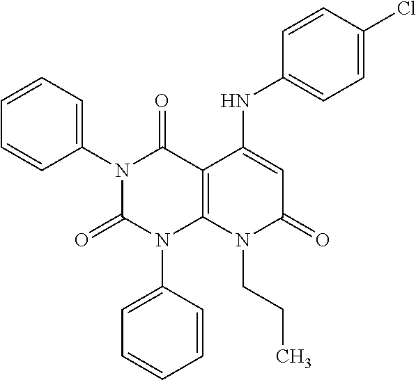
N1(C2=CC=CC=C2)C(=O)N(C2=CC=CC=C2)C2=C(C1=O)C(NC1=CC=C(Cl)C=C1)=CC(=O)N2CCC
